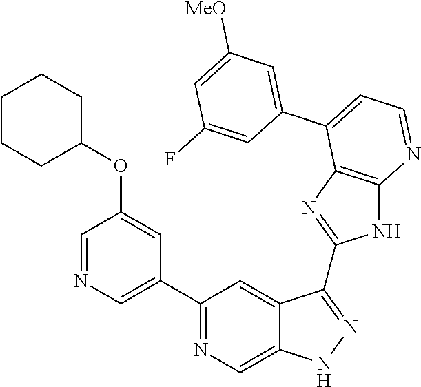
C1(C2=NC=C3C(=C2)C(C2=NC4=C(N2)N=CC=C4C2=CC([MeO])=CC(F)=C2)=NN3)=CN=CC(OC2CCCCC2)=C1
